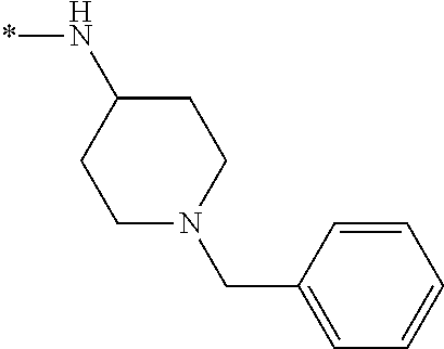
N(C1CCN(CC2=CC=CC=C2)CC1)*
